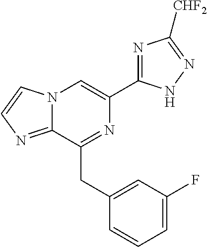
N12C(=NC=C1)C(CC1=CC(F)=CC=C1)=NC(C1=NC([CHF2])=NN1)=C2
